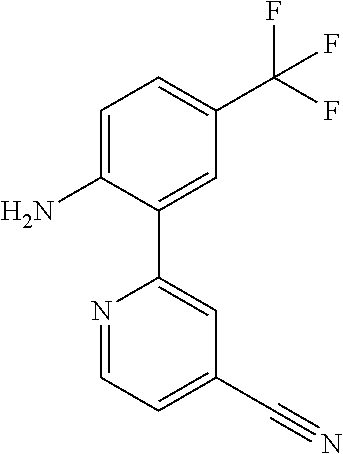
C1=C(N)C(C2=CC(C#N)=CC=N2)=CC(C(F)(F)F)=C1
